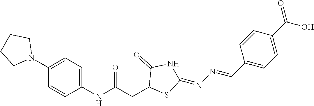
C1=C(N2CCCC2)C=CC(NC(CC2SC(=NN=CC3=CC=C(C(O)=O)C=C3)NC2=O)=O)=C1
